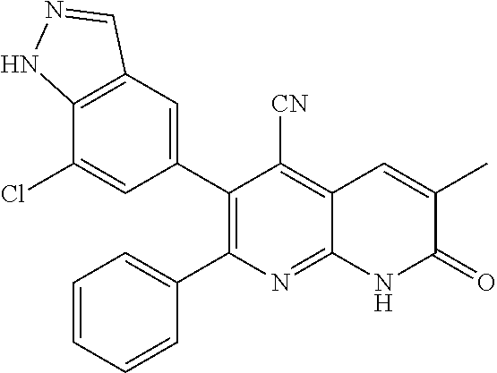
C12=C(C=C(C3=C(C4=CC=CC=C4)N=C4C(=C3[CN])C=C(C)C(=O)N4)C=C1Cl)C=NN2
